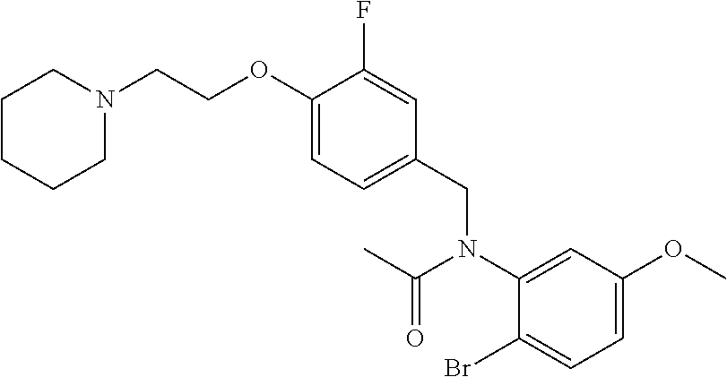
C1CCCN(CCOC2=CC=C(CN(C3=CC(OC)=CC=C3Br)C(C)=O)C=C2F)C1
